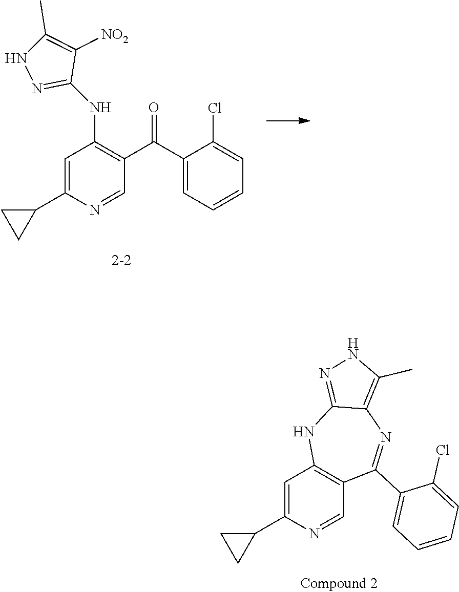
C1=C(C2CC2)N=CC2=C1NC1=NNC(C)=C1N=C2C1=CC=CC=C1Cl.C1=C(C2CC2)N=CC(C(=O)C2=CC=CC=C2Cl)=C1NC1=NNC(C)=C1[NO2]
